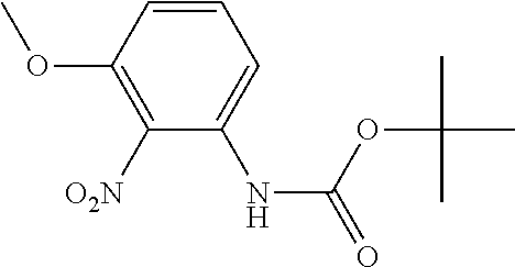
C1(OC)=C([O2N])C(NC(OC(C)(C)C)=O)=CC=C1
